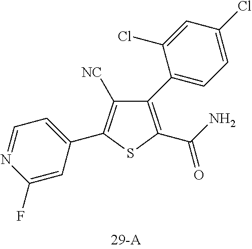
C1(F)=CC(C2=C([NC])C(C3=CC=C(Cl)C=C3Cl)=C(C(N)=O)S2)=CC=N1
